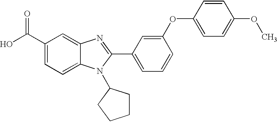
C1(C(O)=O)=CC=C2C(=C1)N=C(C1=CC=CC(OC3=CC=C(OC)C=C3)=C1)N2C1CCCC1
